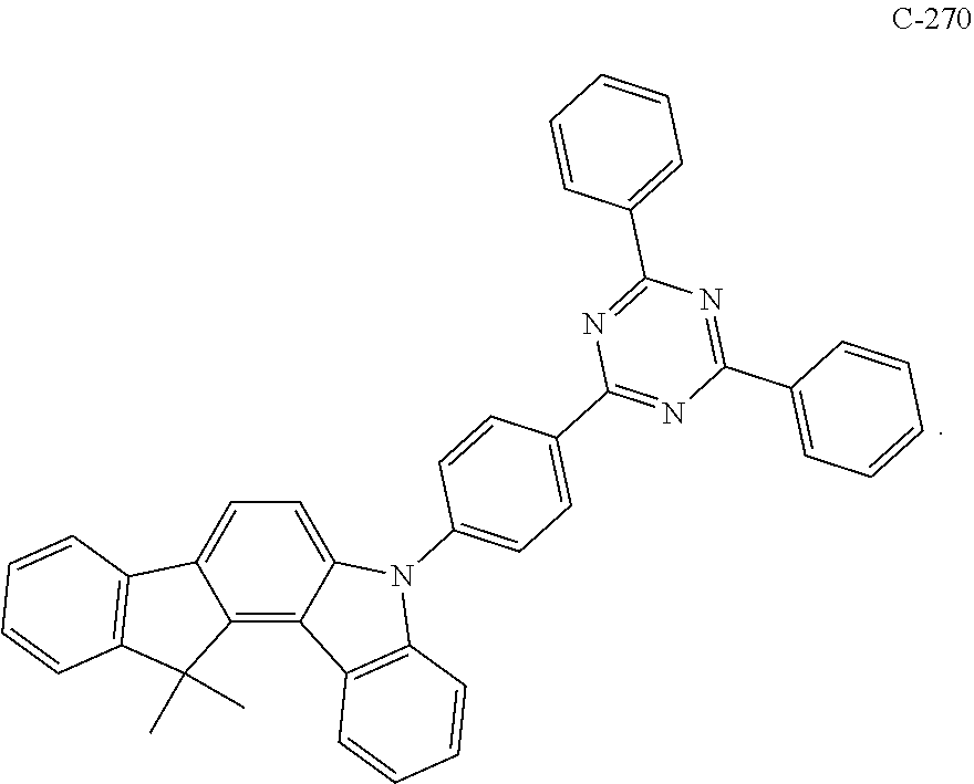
C1=C2C(=C3C(=C1)N(C1=CC=C(C4=NC(C5=CC=CC=C5)=NC(C5=CC=CC=C5)=N4)C=C1)C1=C3C=CC=C1)C(C)(C)C1=C2C=CC=C1
